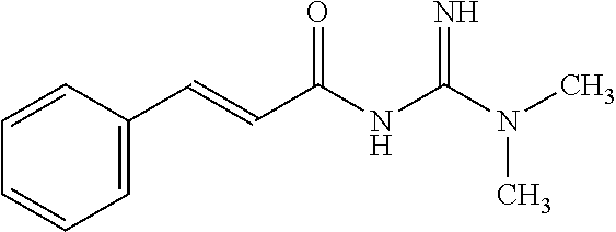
C1=C(C=CC(NC(N(C)C)=N)=O)C=CC=C1
